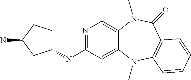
N1=C(NC2CCC(N)C2)C=C2C(=C1)N(C)C(=O)C1=C(N2C)C=CC=C1
